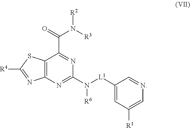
[R4]C1=NC2=C(S1)C(C(=O)N([R3])[R2])=NC(N([L1]C1=CC([R1])=CN=C1)[R6])=N2
